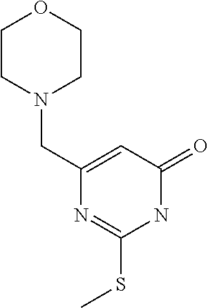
N1(CC2=CC(=O)NC(SC)=N2)CCOCC1
